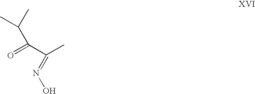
C(C(=O)C(C)=NO)(C)C
